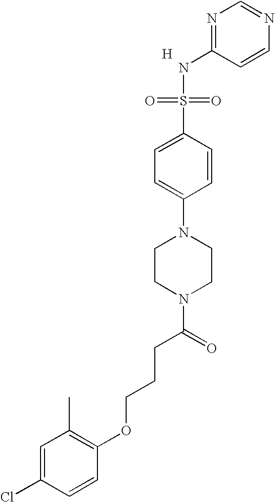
[H].N1=C(NS(=O)(=O)C2=CC=C(N3CCN(C(=O)CCCOC4=C(C)C=C(Cl)C=C4)CC3)C=C2)C=CN=C1
